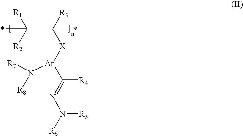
[R1]C(C([R3])([X][Ar](C(=NN([R6])[R5])[R4])N([R7])[R8])*)([R2])*
